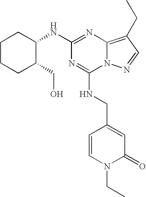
N1=C(NCC2=CC(=O)N(CC)C=C2)N2C(=C(CC)C=N2)N=C1NC1CCCCC1CO
